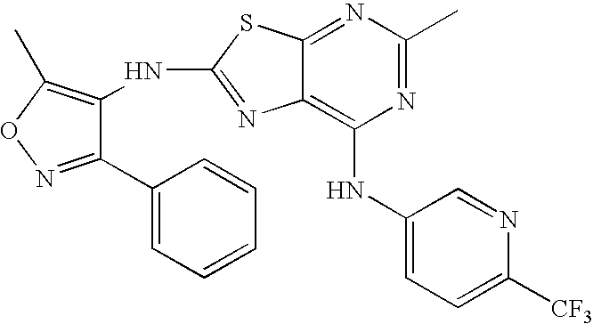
N1=C(C)N=C2C(=C1NC1=CC=C([CF3])N=C1)N=C(NC1=C(C)ON=C1C1=CC=CC=C1)S2
